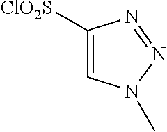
[ClO2S]C1=CN(C)N=N1
